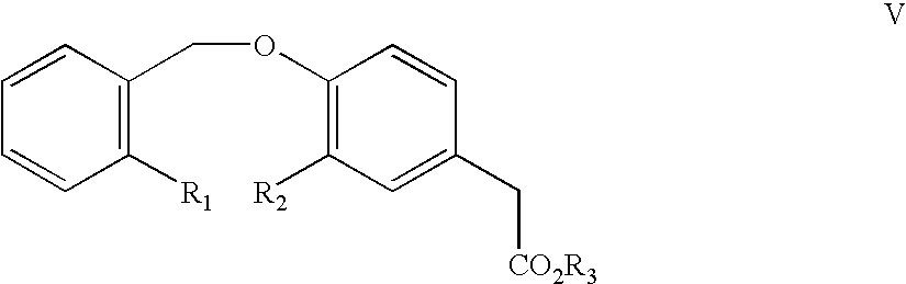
C1([R1])=C(COC2=C([R2])C=C(C[CO2R3])C=C2)C=CC=C1
